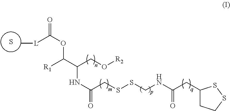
S.C[L]C(OC(C(CO[R2])NC(CSSCNC(CC1CCSS1)=O)=O)[R1])=O
